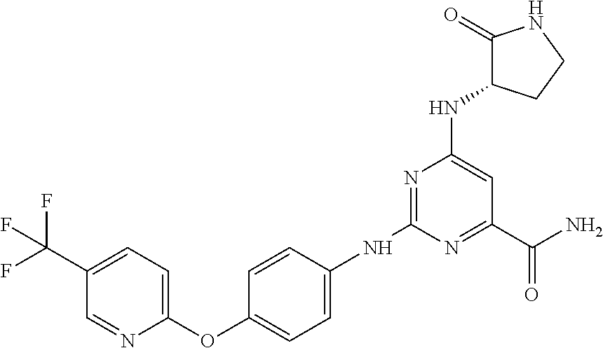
N1=C(NC2=CC=C(OC3=CC=C(C(F)(F)F)C=N3)C=C2)N=C(C(N)=O)C=C1NC1CCNC1=O
